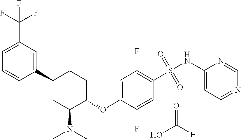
S(=O)(=O)(C1=C(F)C=C(OC2CCC(C3=CC(C(F)(F)F)=CC=C3)CC2N(C)C)C(F)=C1)NC1=CC=NC=N1.O=C(O)[H]
